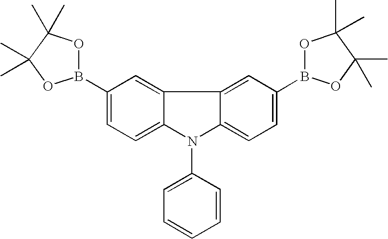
C1(B2OC(C)(C)C(C)(C)O2)=CC=C2C(=C1)C1=CC(B3OC(C)(C)C(C)(C)O3)=CC=C1N2C1=CC=CC=C1
